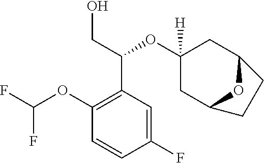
OCC(OC1([H])CC2OC(C1)CC2)C1=C(OC(F)F)C=CC(F)=C1
